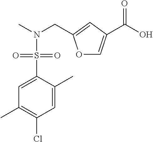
CN(CC1=CC(C(O)=O)=CO1)S(=O)(=O)C1=CC(C)=C(Cl)C=C1C
